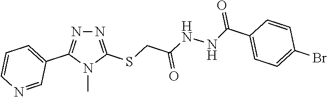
N1=C(SCC(NNC(C2=CC=C(Br)C=C2)=O)=O)N(C)C(C2=CC=CN=C2)=N1
